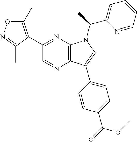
C12=C(N=C(C3=C(C)ON=C3C)C=N1)N(C(C1=CC=CC=N1)C)C=C2C1=CC=C(C(=O)OC)C=C1
